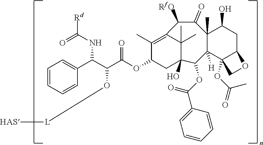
C1=CC=CC(C(C(C(OC2CC3(O)C(C)(C)C(=C2C)C([RfO])C(=O)C2(C)C([H])(C3OC(C3=CC=CC=C3)=O)C3(OC(=O)C)C(CC2O)OC3)=O)O[L][HAS])NC([Rd])=O)=C1
